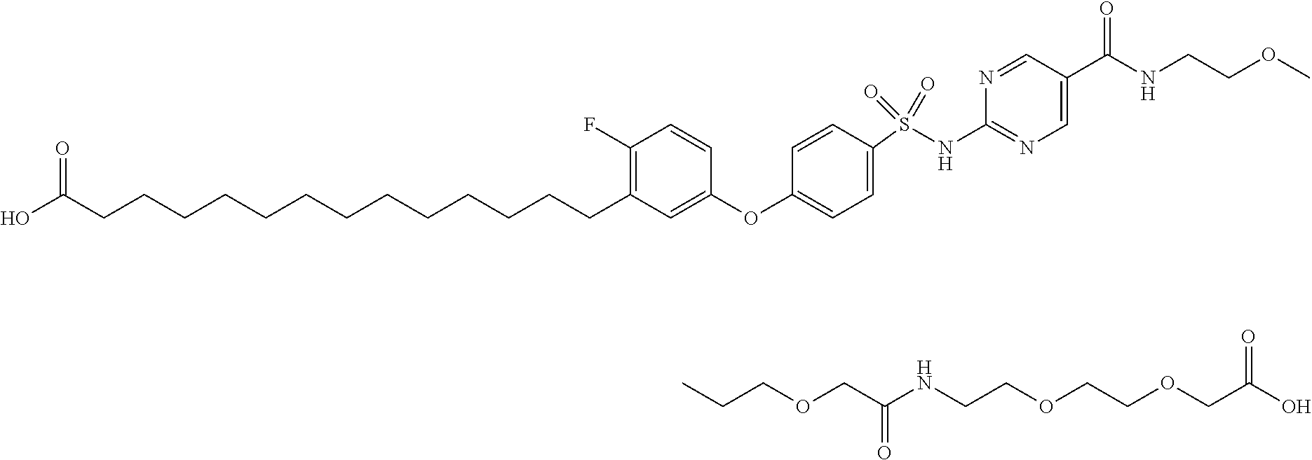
OC(CCCCCCCCCCCCCC1=C(F)C=CC(OC2=CC=C(S(NC3=NC=C(C(NCCOC)=O)C=N3)(=O)=O)C=C2)=C1)=O.CCCOCC(=O)NCCOCCOCC(O)=O
